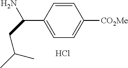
C1=CC(C(N)CC(C)C)=CC=C1[CO2Me].Cl
